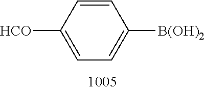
[OCH]C1=CC=C([B(OH)2])C=C1
